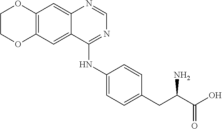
C12=C(C=C3C(=C1)N=CN=C3NC1=CC=C(CC(C(O)=O)N)C=C1)OCCO2
